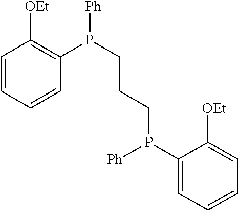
C1=CC=CC(P(CCCP(C2=CC=CC=C2[OEt])[Ph])[Ph])=C1[OEt]
